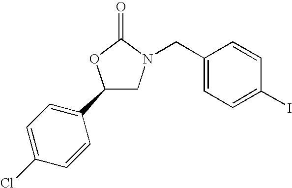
C1=C(Cl)C=CC(C2CN(CC3=CC=C(I)C=C3)C(=O)O2)=C1
